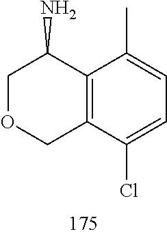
C1OCC2=C(C1N)C(C)=CC=C2Cl
